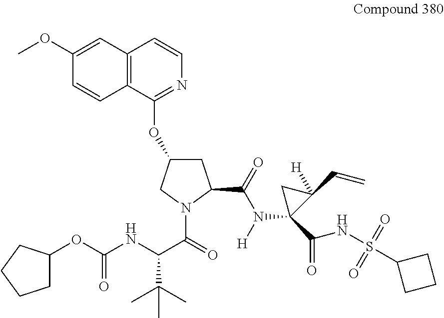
C12=C(C(OC3CC(C(N(C4(C(NS(C5CCC5)(=O)=O)=O)C(C=C)([H])C4)[H])=O)N(C(=O)C(NC(OC4CCCC4)=O)C(C)(C)C)C3)=NC=C1)C=CC(OC)=C2
